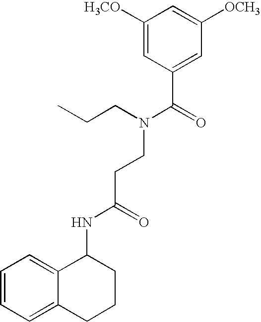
C1([H3CO])=CC(C(=O)N(CCC)CCC(NC2C3=CC=CC=C3CCC2)=O)=CC([OCH3])=C1
